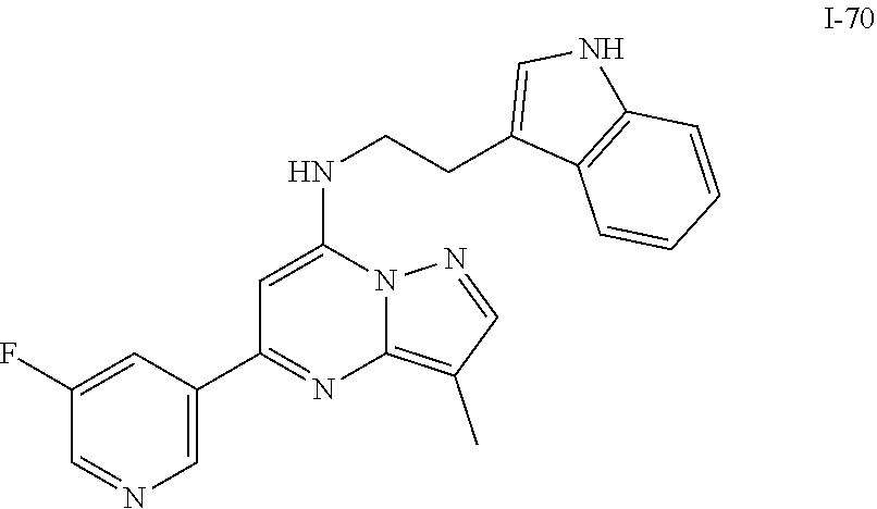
C1=C(NCCC2=CNC3=C2C=CC=C3)N2C(=C(C)C=N2)N=C1C1=CN=CC(F)=C1
